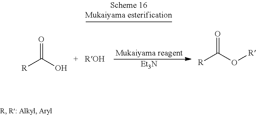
[Et3N].[R]C(O)=O.[Mukaiyama reagent].[R]C(O[R])=O
